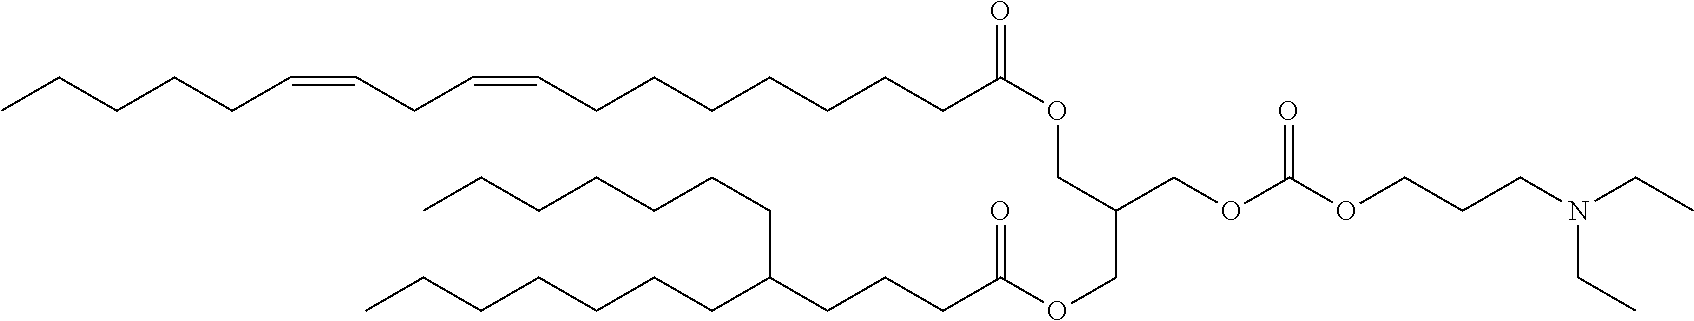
C(CC=CCCCCCCCC(OCC(COC(OCCCN(CC)CC)=O)COC(CCCC(CCCCCCC)CCCCCCC)=O)=O)=CCCCCC
